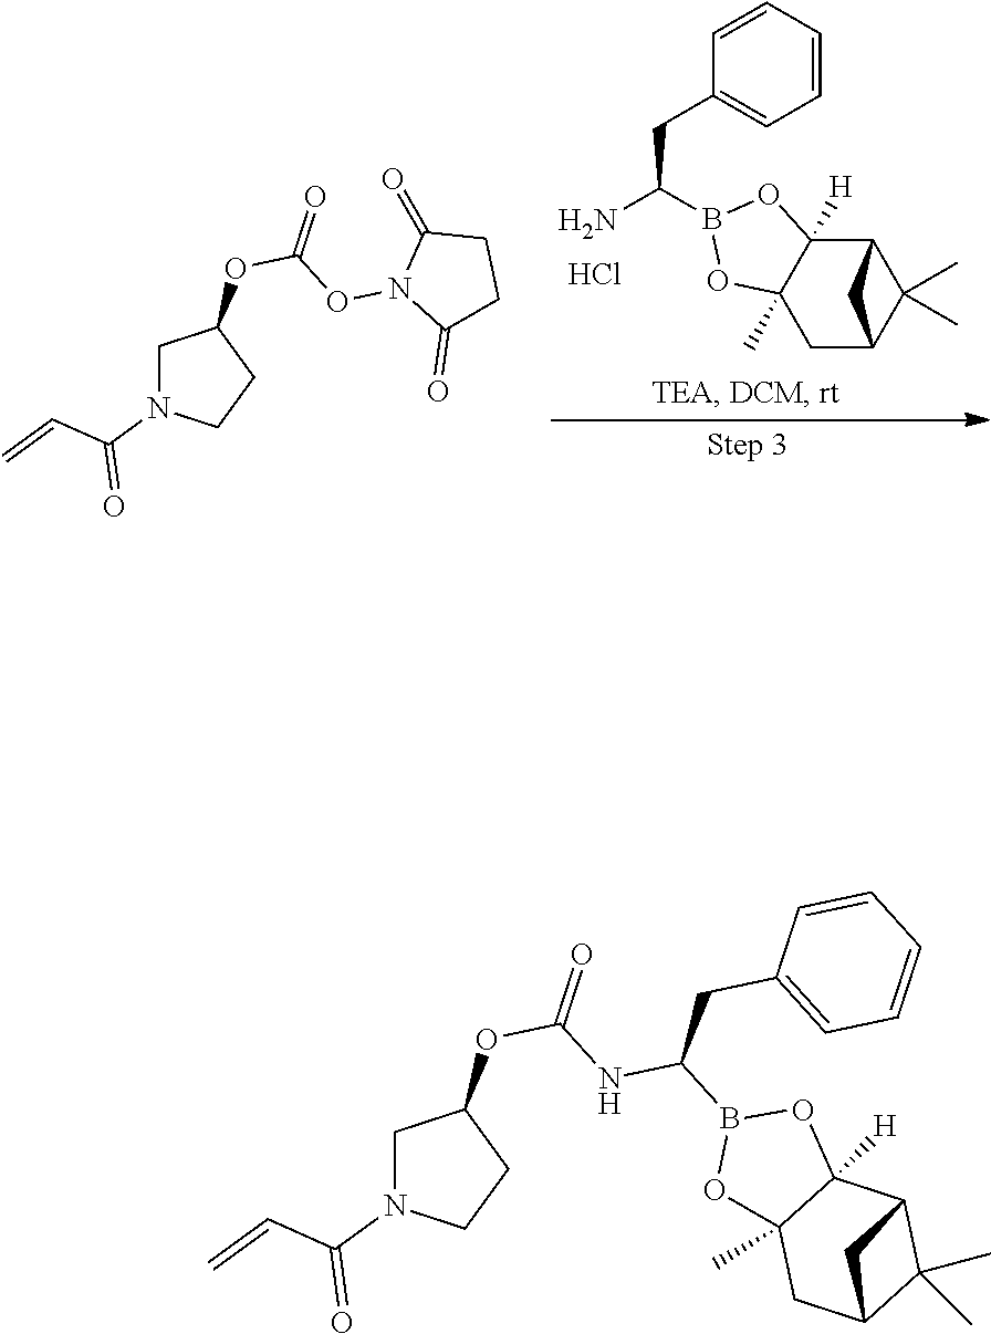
NC(B1OC2(C)C([H])(O1)C1C(C)(C)C(C2)C1)CC1=CC=CC=C1.C1N(C(=O)C=C)CCC1OC(ON1C(=O)CCC1=O)=O.Cl.C1N(C(=O)C=C)CCC1OC(NC(CC1=CC=CC=C1)B1OC2(C)C([H])(O1)C1C(C)(C)C(C2)C1)=O
